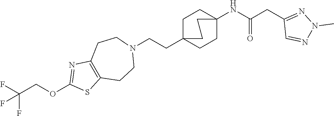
C1C2(CCN3CCC4=C(CC3)SC(OCC(F)(F)F)=N4)CCC(NC(CC3=NN(C)N=C3)=O)(C1)CC2
